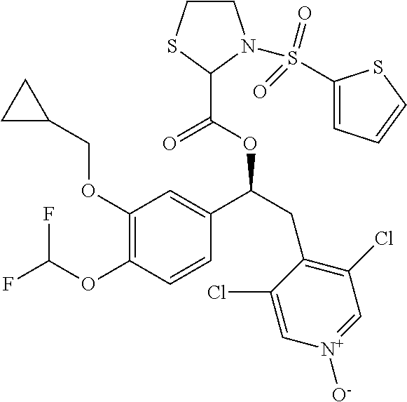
C1(OCC2CC2)=C(OC(F)F)C=CC(C(CC2=C(Cl)C=[N+]([O-])C=C2Cl)OC(=O)C2SCCN2S(=O)(=O)C2=CC=CS2)=C1
